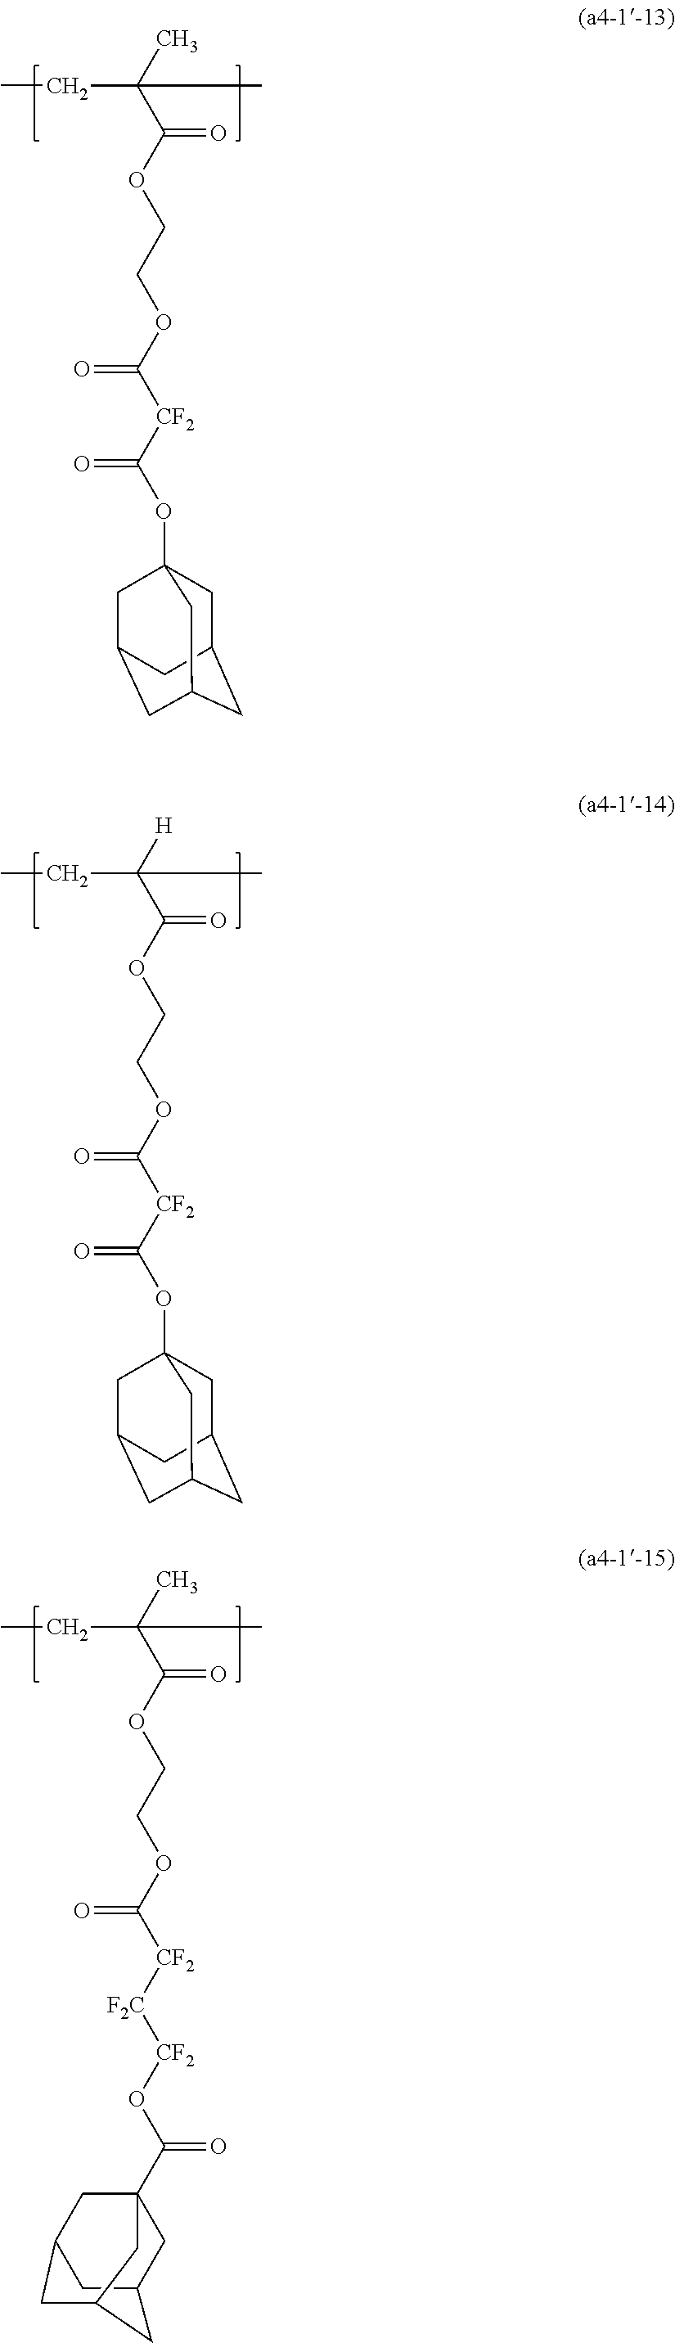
C(C(C)(C(OCCOC([CF2]C(OC12CC3CC(CC(C1)C3)C2)=O)=O)=O)C)C.C(C([H])(C(OCCOC([CF2]C(OC12CC3CC(CC(C1)C3)C2)=O)=O)=O)C)C.C(C(C)(C(OCCOC([CF2][F2C][CF2]OC(C12CC3CC(C1)CC(C3)C2)=O)=O)=O)C)C
